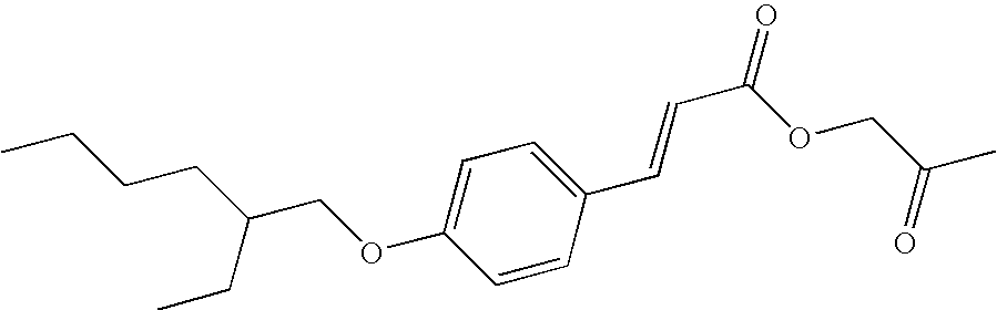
C1=C(OCC(CCCC)CC)C=CC(C=CC(=O)OCC(C)=O)=C1
